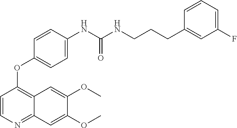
C1=CN=C2C(=C1OC1=CC=C(NC(NCCCC3=CC(F)=CC=C3)=O)C=C1)C=C(OC)C(OC)=C2
